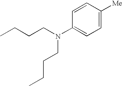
C1=C([Me])C=CC(N(CCCC)CCCC)=C1
